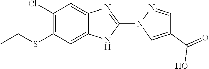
ClC1=C(SCC)C=C2C(=C1)N=C(N1C=C(C(=O)O)C=N1)N2
